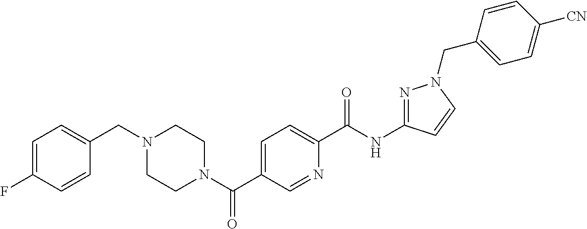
C1=C(F)C=CC(CN2CCN(C(C3=CC=C(C(NC4=NN(CC5=CC=C([CN])C=C5)C=C4)=O)N=C3)=O)CC2)=C1
